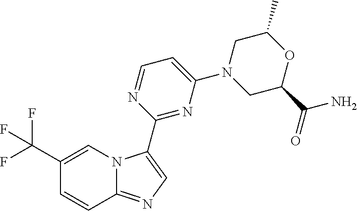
C12=NC=C(C3=NC(N4CC(C)OC(C(N)=O)C4)=CC=N3)N1C=C(C(F)(F)F)C=C2
